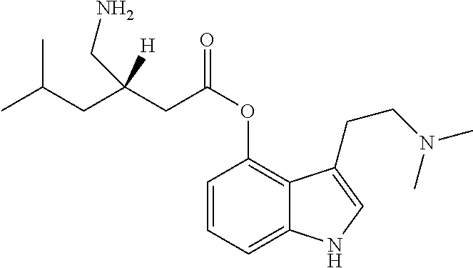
C1=CC=C2C(=C1OC(CC(CC(C)C)([H])CN)=O)C(CCN(C)C)=CN2
